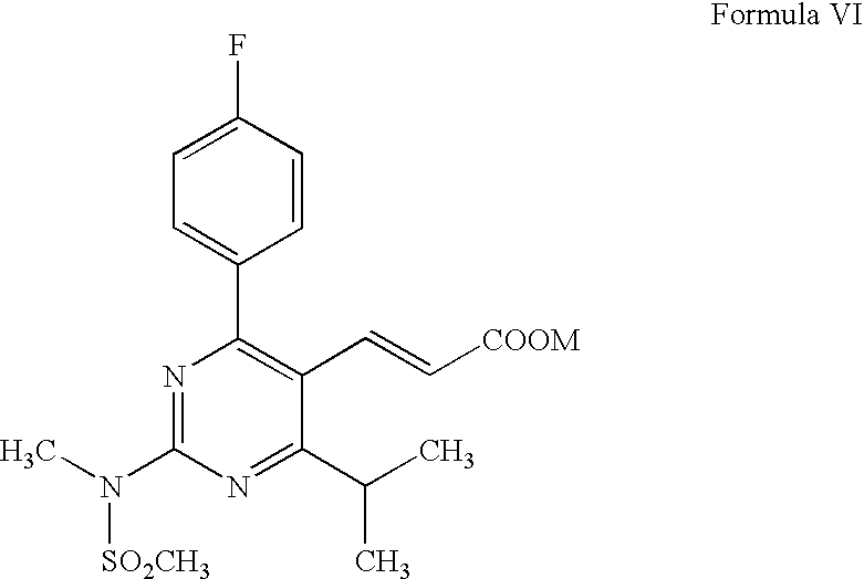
C1=CC(F)=CC=C1C1=C(C=C[COOM])C(C(C)C)=NC(N(C)[SO2CH3])=N1
